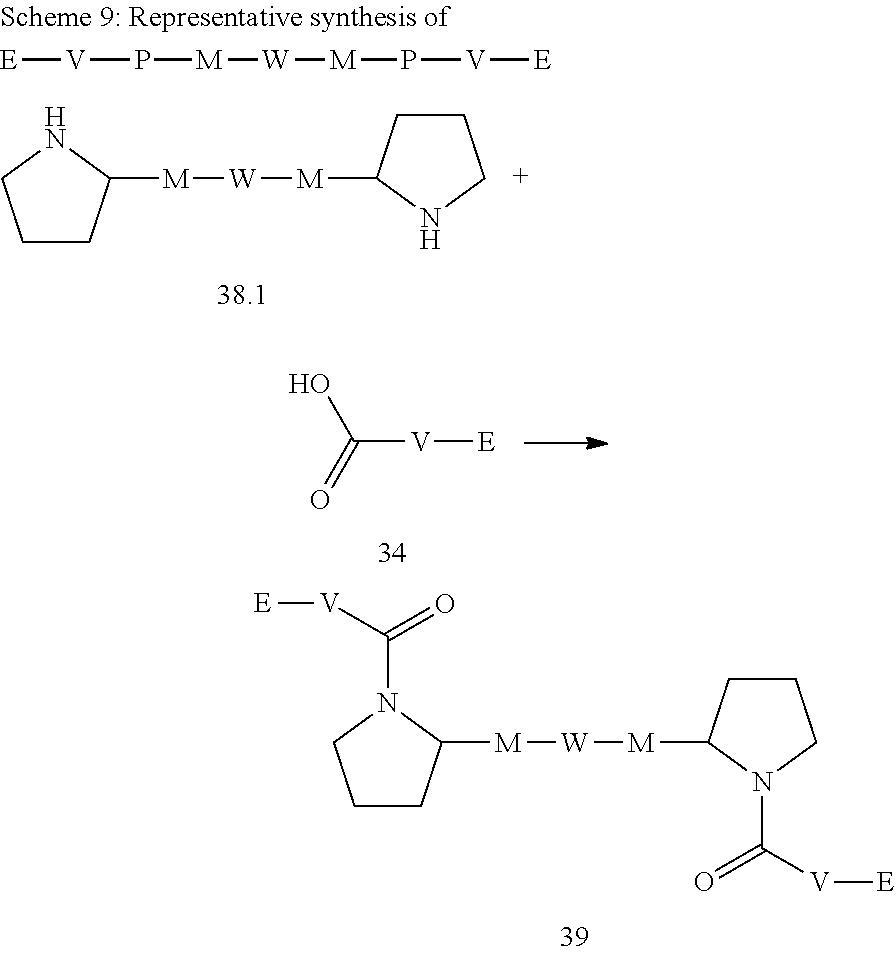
C1CC([M][W][M]C2CCCN2)NC1.[E][V]P[M][W][M]P[V][E].OC(=O)[V][E].C1CC([M][W][M]C2CCCN2C(=O)[V][E])N(C(=O)[V][E])C1
